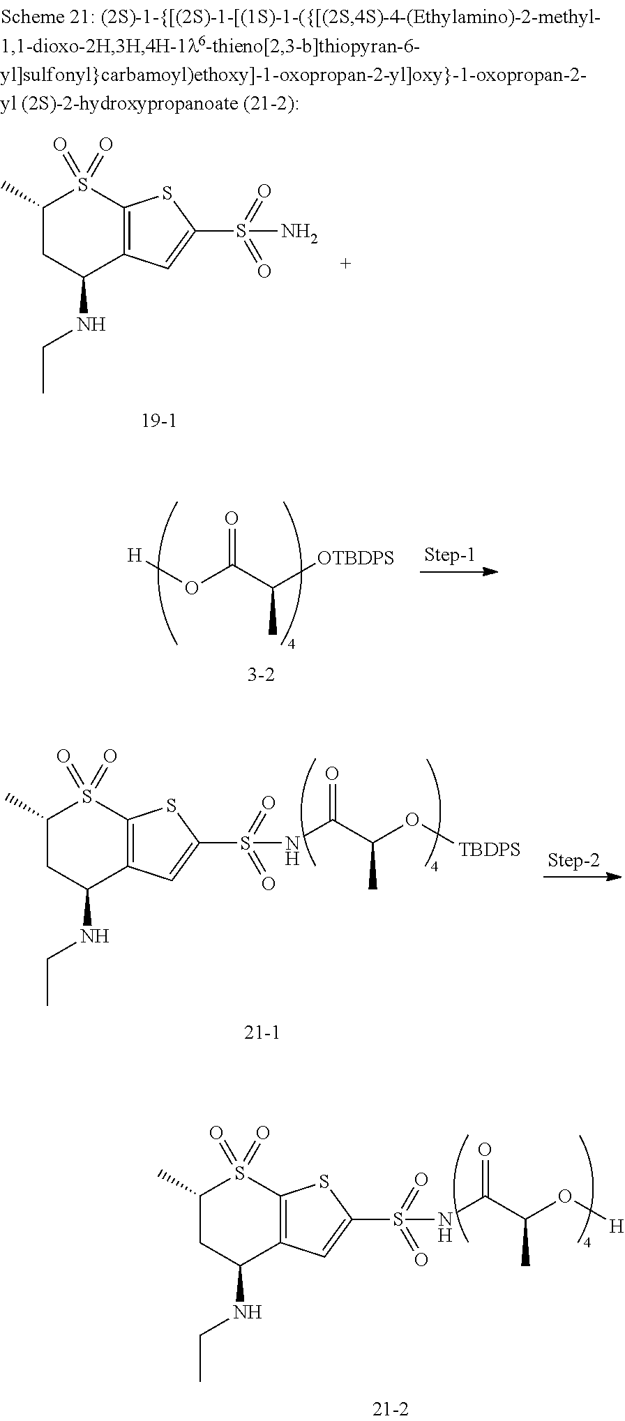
C12=C(C=C(S(=O)(=O)N)S1)C(NCC)CC(C)S2(=O)=O.[H]OC(C([OTBDPS])C)=O.C12=C(C=C(S(=O)(=O)NC(C(O[TBDPS])C)=O)S1)C(NCC)CC(C)S2(=O)=O.C12=C(C=C(S(=O)(=O)NC(C(O[H])C)=O)S1)C(NCC)CC(C)S2(=O)=O
